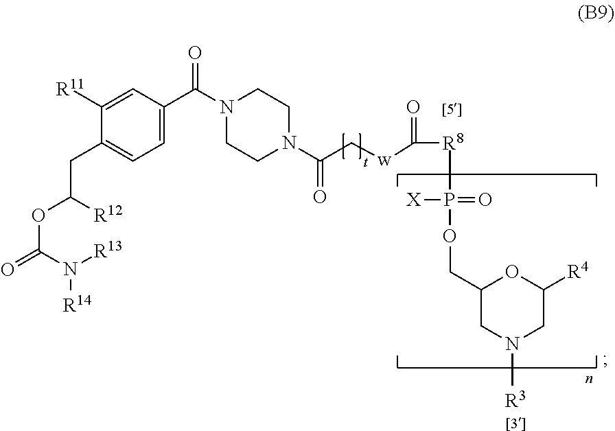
C1=C([R11])C(CC(OC(=O)N([R14])[R13])[R12])=CC=C1C(N1CCN(C(C[w]C(=O)[R8]P(OCC2CN([R3])CC([R4])O2)(=O)[X])=O)CC1)=O
